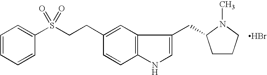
C1=CC=CC(S(CCC2=CC3=C(C=C2)NC=C3CC2CCCN2C)(=O)=O)=C1.[HBr]
